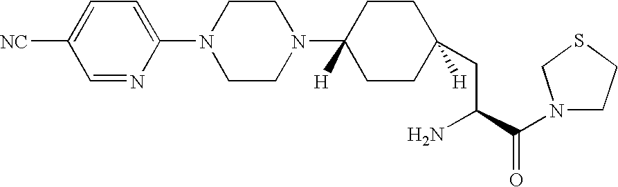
C1=NC(N2CCN(C3([H])CCC(CC(N)C(=O)N4CCSC4)([H])CC3)CC2)=CC=C1[NC]
